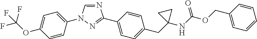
N1=CN(C2=CC=C(OC(F)(F)F)C=C2)N=C1C1=CC=C(CC2(NC(OCC3=CC=CC=C3)=O)CC2)C=C1
